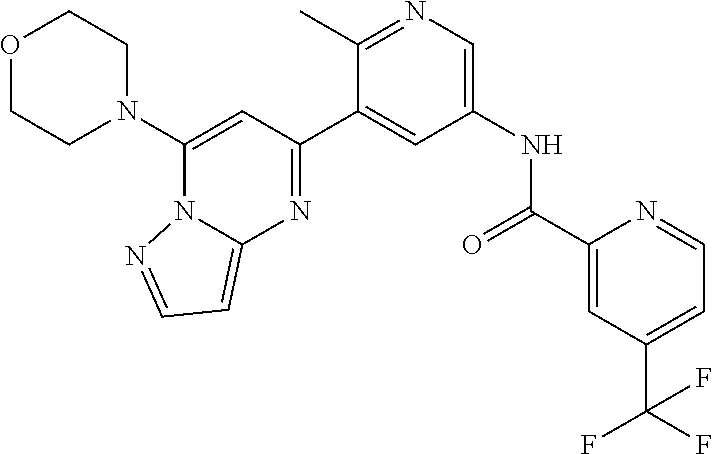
O1CCN(C2=CC(C3=CC(NC(=O)C4=CC(C(F)(F)F)=CC=N4)=CN=C3C)=NC3=CC=NN23)CC1
